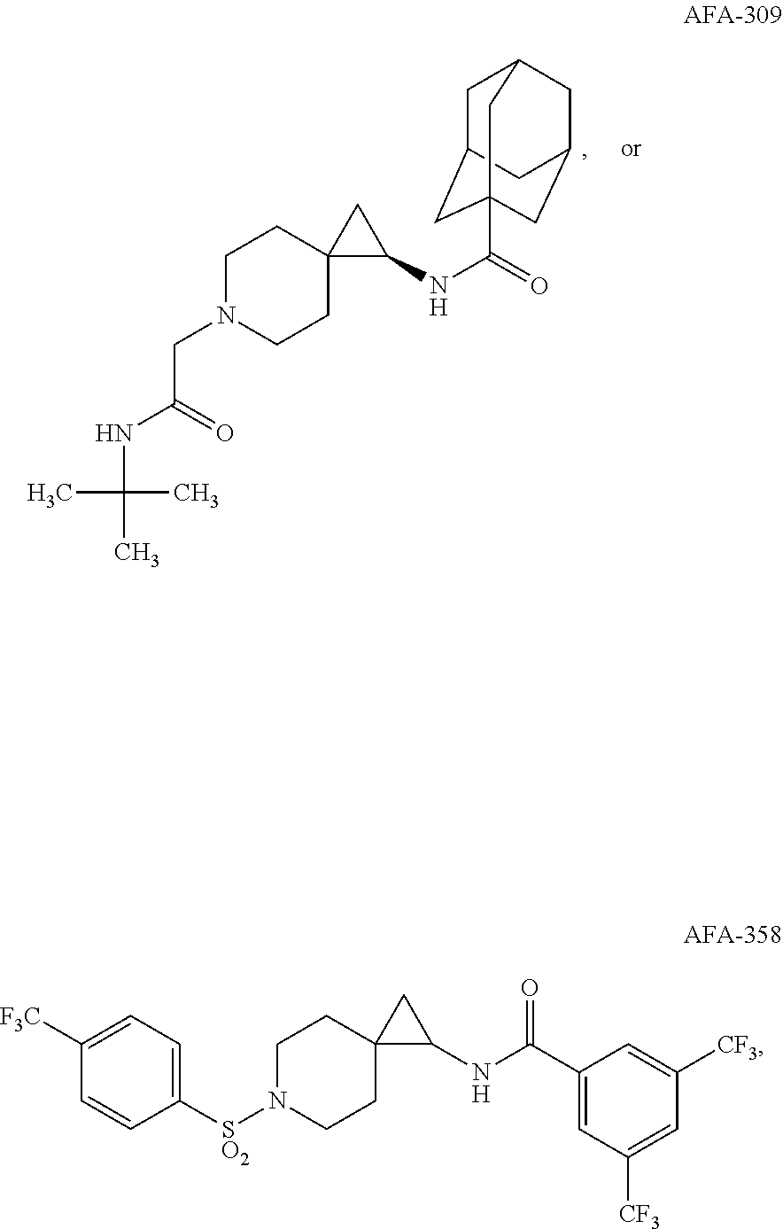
C1C2CC3(C(=O)NC4CC45CCN(CC(NC(C)(C)C)=O)CC5)CC(CC1C3)C2.C1([SO2]N2CCC3(CC2)CC3NC(C2=CC([CF3])=CC([CF3])=C2)=O)=CC=C([F3C])C=C1
